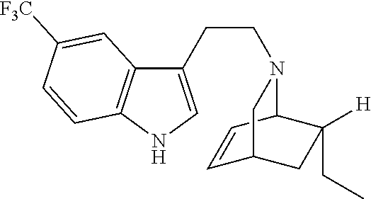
C1(CCN2C3C=CC(CC3([H])CC)C2)=CNC2=C1C=C([CF3])C=C2
